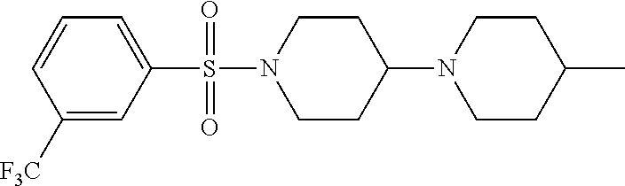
C1=CC([F3C])=CC(S(N2CCC(N3CCC(C)CC3)CC2)(=O)=O)=C1
